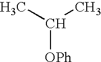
C([OPh])(C)C
